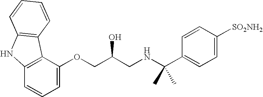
O(CC(CNC(C)(C)C1=CC=C([SO2NH2])C=C1)O)C1=CC=CC2=C1C1=C(N2)C=CC=C1
